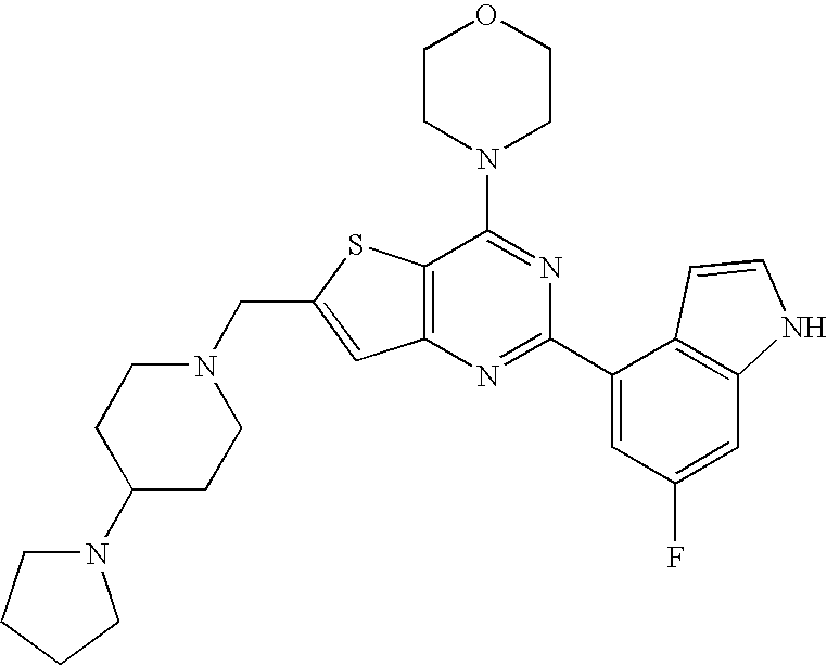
C12=C(N=C(C3=CC(F)=CC4=C3C=CN4)N=C1N1CCOCC1)C=C(CN1CCC(N3CCCC3)CC1)S2
